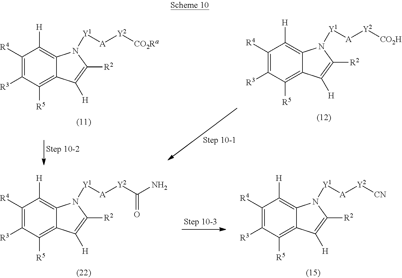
C1([R4])=C([R3])C([R5])=C2C(=C1[H])N([Y1][A][Y2][CO2Ra])C([R2])=C2[H].C1([R4])=C([R3])C([R5])=C2C(=C1[H])N([Y1][A][Y2][CO2H])C([R2])=C2[H].C1([R4])=C([R3])C([R5])=C2C(=C1[H])N([Y1][A][Y2][CN])C([R2])=C2[H].C1([R4])=C([R3])C([R5])=C2C(=C1[H])N([Y1][A][Y2]C(=O)N)C([R2])=C2[H]
